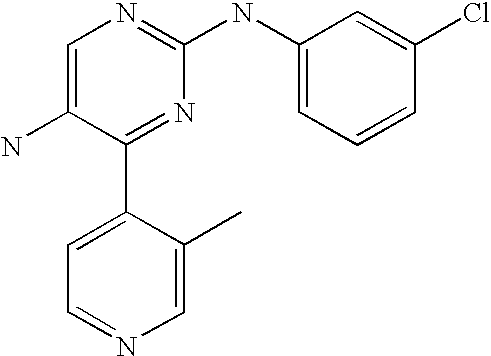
C1=C(N)C(C2=CC=NC=C2C)=NC(NC2=CC=CC(Cl)=C2)=N1
